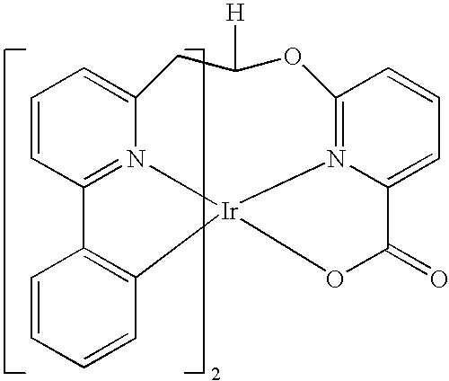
C1=CC2=N3C(=C1)CC([H])OC1=N4C(=CC=C1)C(=O)O[Ir]34C1=C2C=CC=C1
